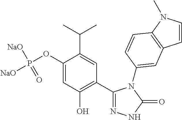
C1(C2=C(O)C=C(OP([NaO])([NaO])=O)C(C(C)C)=C2)=NNC(=O)N1C1=CC2=C(N(C)C=C2)C=C1
